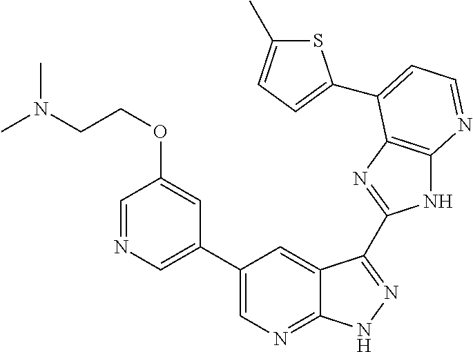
C1(C2=CN=CC(OCCN(C)C)=C2)=CN=C2C(=C1)C(C1=NC3=C(N1)N=CC=C3C1=CC=C(C)S1)=NN2
